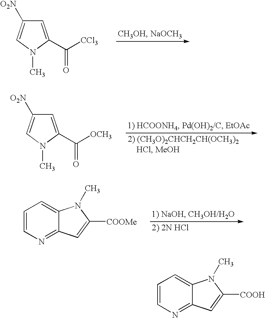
C1=C(C([CCl3])=O)N(C)C=C1[O2N].C1=C(C([OCH3])=O)N(C)C=C1[O2N].C1=CN=C2C(=C1)N(C)C([COOMe])=C2.C1=CN=C2C(=C1)N(C)C([COOH])=C2
